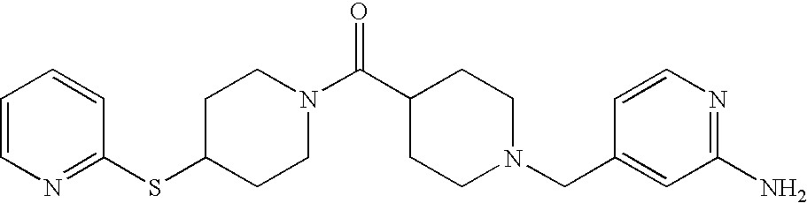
C1(SC2=NC=CC=C2)CCN(C(C2CCN(CC3=CC(N)=NC=C3)CC2)=O)CC1
